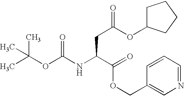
CC(OC(NC(C(=O)OCC1=CN=CC=C1)CC(=O)OC1CCCC1)=O)(C)C
